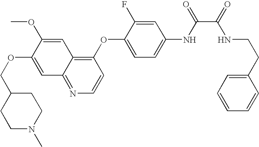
C1(OC2=CC=C(NC(=O)C(NCCC3=CC=CC=C3)=O)C=C2F)=C2C(=NC=C1)C=C(OCC1CCN(C)CC1)C(OC)=C2
